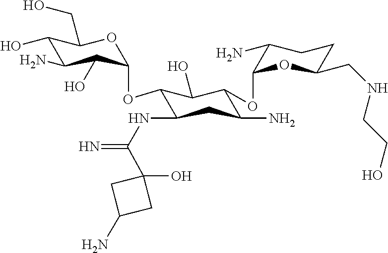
C1(O)C(N)C(O)C(OC2C(NC(=N)C3(O)CC(N)C3)CC(N)C(OC3OC(CNCCO)CCC3N)C2O)OC1CO
